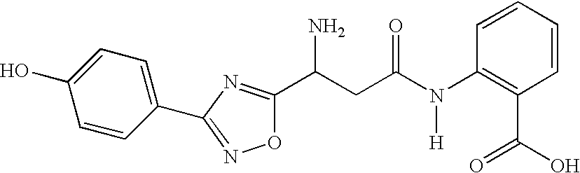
C(CC(N(C1=C(C(=O)O)C=CC=C1)[H])=O)(C1=NC(C2=CC=C(O)C=C2)=NO1)N
